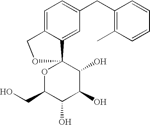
C1=C2C(=CC(CC3=C(C)C=CC=C3)=C1)C1(OC(CO)C(O)C(O)C1O)OC2
